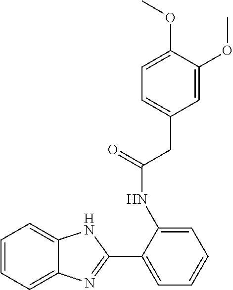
C1=CC=C2C(=C1)NC(C1=CC=CC=C1NC(=O)CC1=CC=C(OC)C(OC)=C1)=N2
